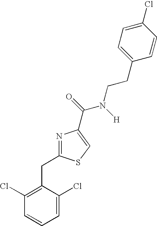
N1=C(CC2=C(Cl)C=CC=C2Cl)SC=C1C(=O)N([H])CCC1=CC=C(Cl)C=C1
